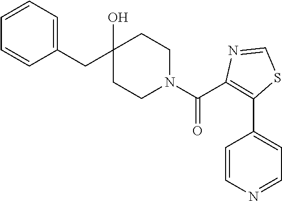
C1(CC2(O)CCN(C(=O)C3=C(C4=CC=NC=C4)SC=N3)CC2)=CC=CC=C1
